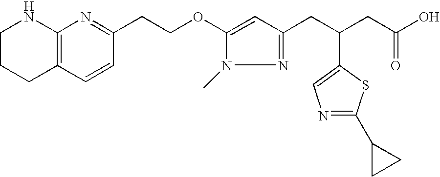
C1CCC2=C(N1)N=C(CCOC1=CC(CC(CC(O)=O)C3=CN=C(C4CC4)S3)=NN1C)C=C2
